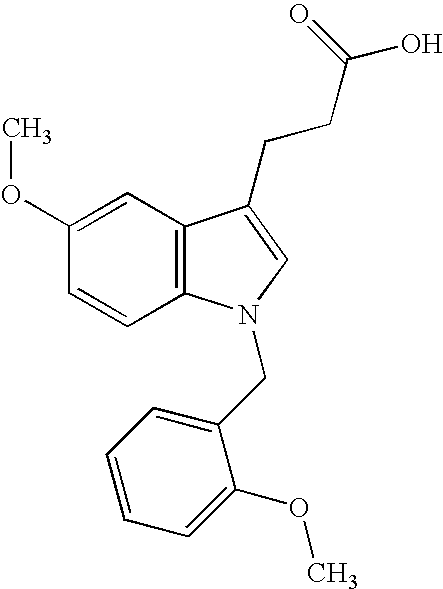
C12=C(C=CC(OC)=C1)N(CC1=CC=CC=C1OC)C=C2CCC(O)=O
